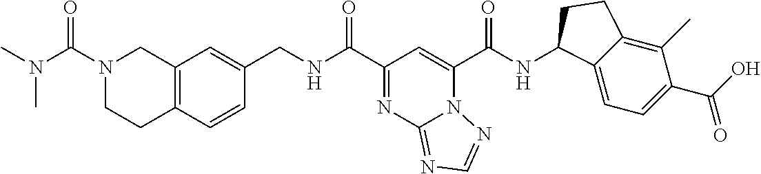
C(NC(C1=NC2=NC=NN2C(C(NC2C3=CC=C(C(O)=O)C(C)=C3CC2)=O)=C1)=O)C1=CC2=C(C=C1)CCN(C(=O)N(C)C)C2
